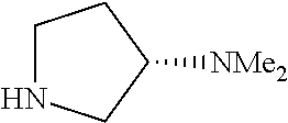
C1NCC([NMe2])C1
